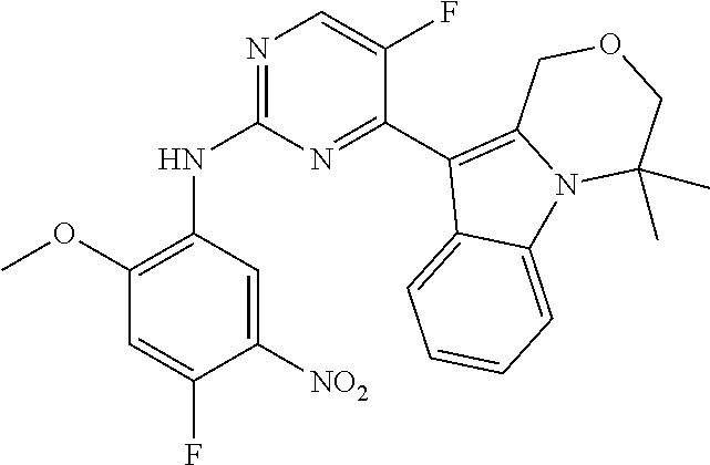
N1=C(NC2=C(OC)C=C(F)C([NO2])=C2)N=C(C2=C3N(C4=CC=CC=C24)C(C)(C)COC3)C(F)=C1
